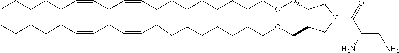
C1(COCCCCCCCCC=CCC=CCCCCC)C(COCCCCCCCCC=CCC=CCCCCC)CN(C(C(CN)N)=O)C1
